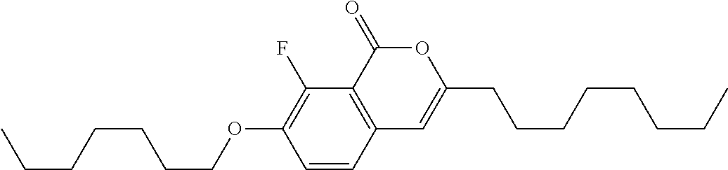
C1=CC2=C(C(F)=C1OCCCCCCC)C(=O)OC(CCCCCCCC)=C2
